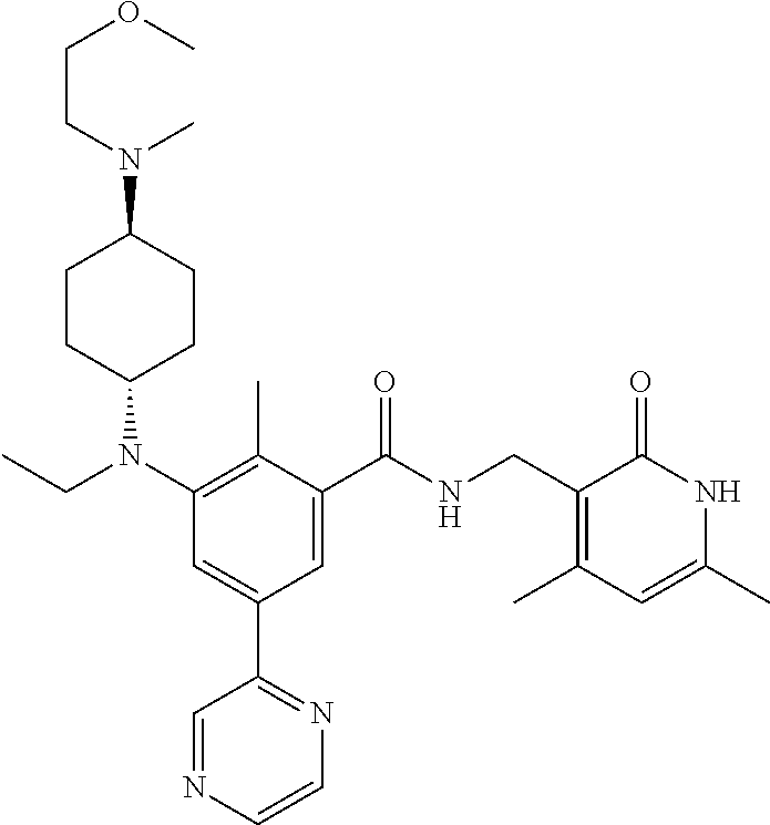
N1=CC(C2=CC(N(CC)C3CCC(N(CCOC)C)CC3)=C(C)C(C(NCC3=C(C)C=C(C)NC3=O)=O)=C2)=NC=C1
